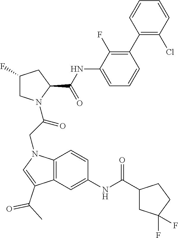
C1(NC(C2CC(F)CN2C(CN2C3=C(C(C(C)=O)=C2)C=C(NC(C2CC(F)(F)CC2)=O)C=C3)=O)=O)=CC=CC(C2=C(Cl)C=CC=C2)=C1F
